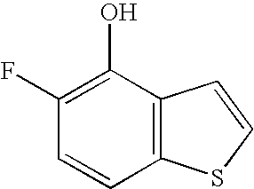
C1(F)=C(O)C2=C(C=C1)SC=C2
